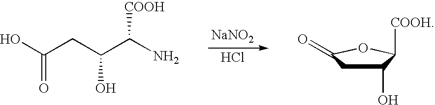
[NaNO2].Cl.OC(CC(C(N)[COOH])O)=O.C1(O)CC(=O)OC1[COOH]
